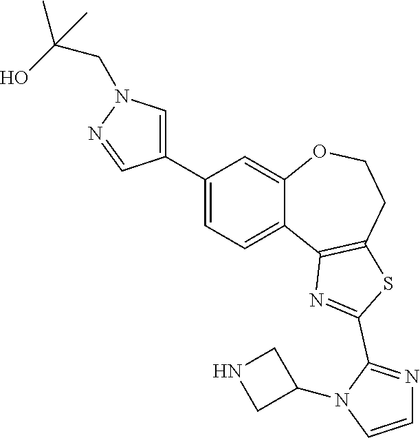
C1=C(C2=CN(CC(O)(C)C)N=C2)C=C2C(=C1)C1=C(CCO2)SC(C2=NC=CN2C2CNC2)=N1
